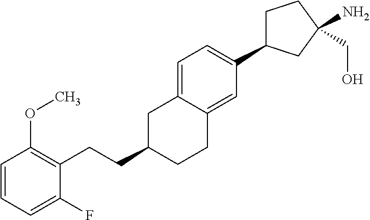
C1C(C2=CC=C3C(=C2)CCC(CCC2=C(OC)C=CC=C2F)C3)CC(N)(CO)C1
